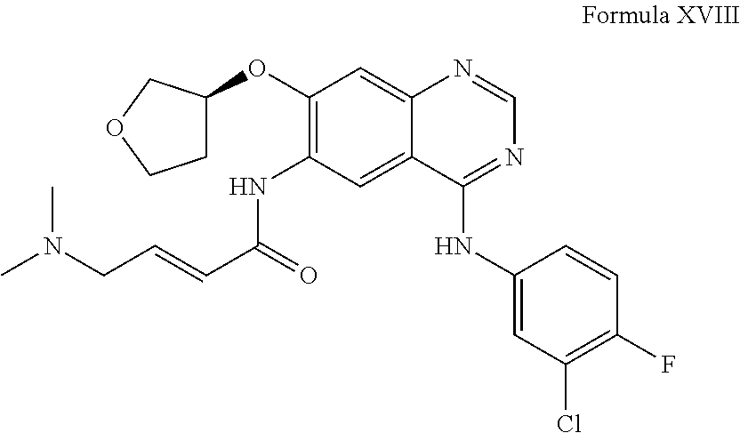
C1(OC2CCOC2)=C(NC(C=CCN(C)C)=O)C=C2C(=C1)N=CN=C2NC1=CC(Cl)=C(F)C=C1
